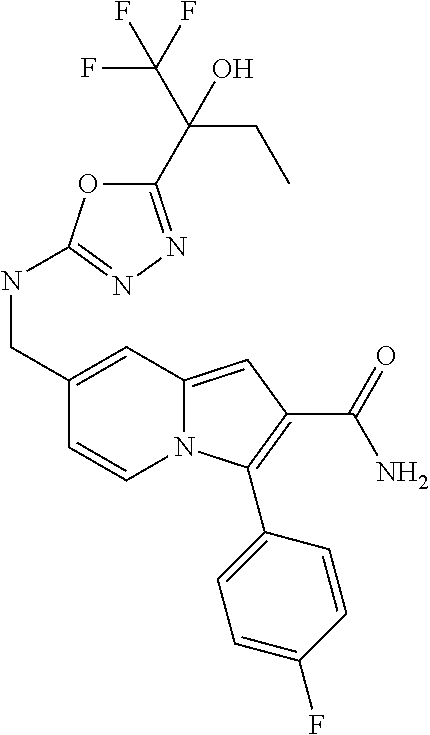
C1(CNC2=NN=C(C(CC)(C(F)(F)F)O)O2)=CC2=CC(C(=O)N)=C(C3=CC=C(F)C=C3)N2C=C1
